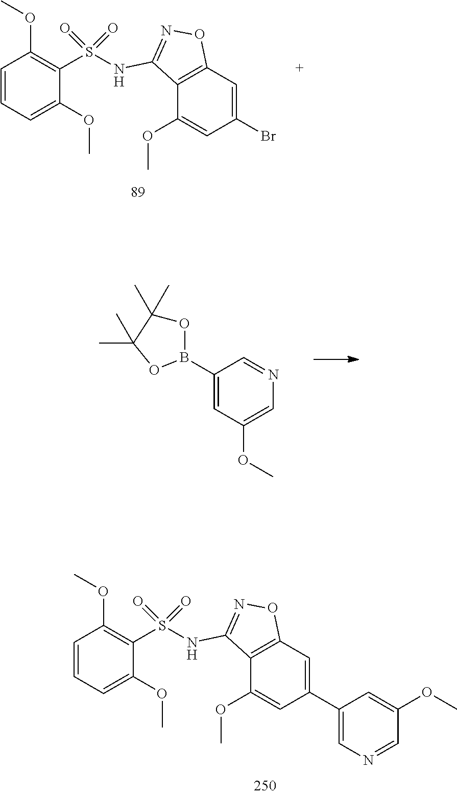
C1=CC=C(OC)C(S(=O)(=O)NC2=NOC3=C2C(OC)=CC(Br)=C3)=C1OC.C1(B2OC(C)(C)C(C)(C)O2)=CC(OC)=CN=C1.C1=CC=C(OC)C(S(=O)(=O)NC2=NOC3=C2C(OC)=CC(C2=CN=CC(OC)=C2)=C3)=C1OC
